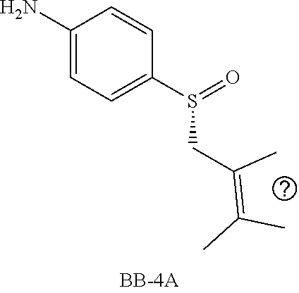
C1(N)=CC=C(S(=O)CC(=C(C)C)C)C=C1
